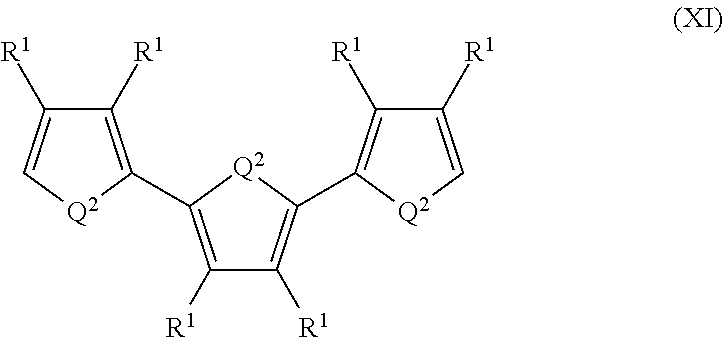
C1([R1])=C[Q2]C(C2=C([R1])C([R1])=C(C3=C([R1])C([R1])=C[Q2]3)[Q2]2)=C1[R1]
